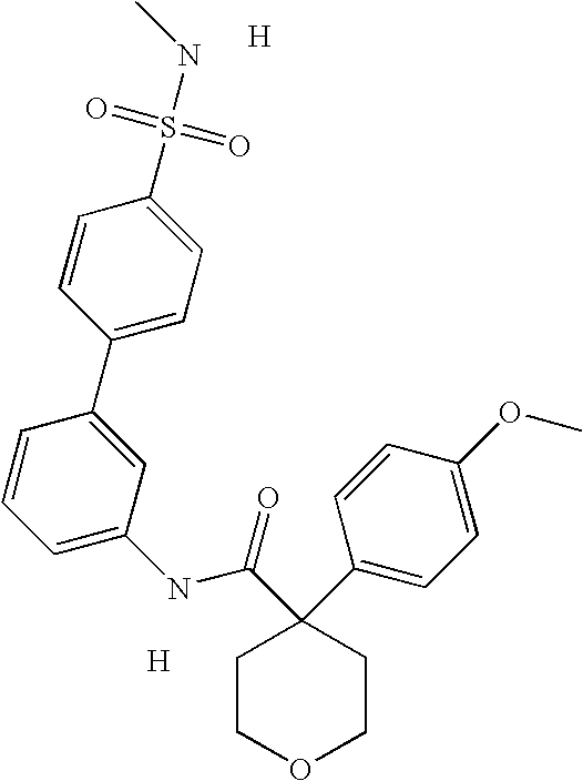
C1(C2(C(NC3=CC=CC(C4=CC=C(S(=O)(=O)NC)C=C4)=C3)=O)CCOCC2)=CC=C(OC)C=C1.[H].[H]
